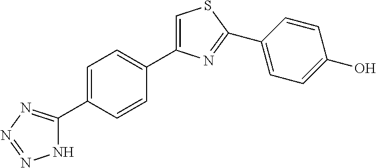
C1=C(C2=NN=NN2)C=CC(C2=CSC(C3=CC=C(O)C=C3)=N2)=C1
